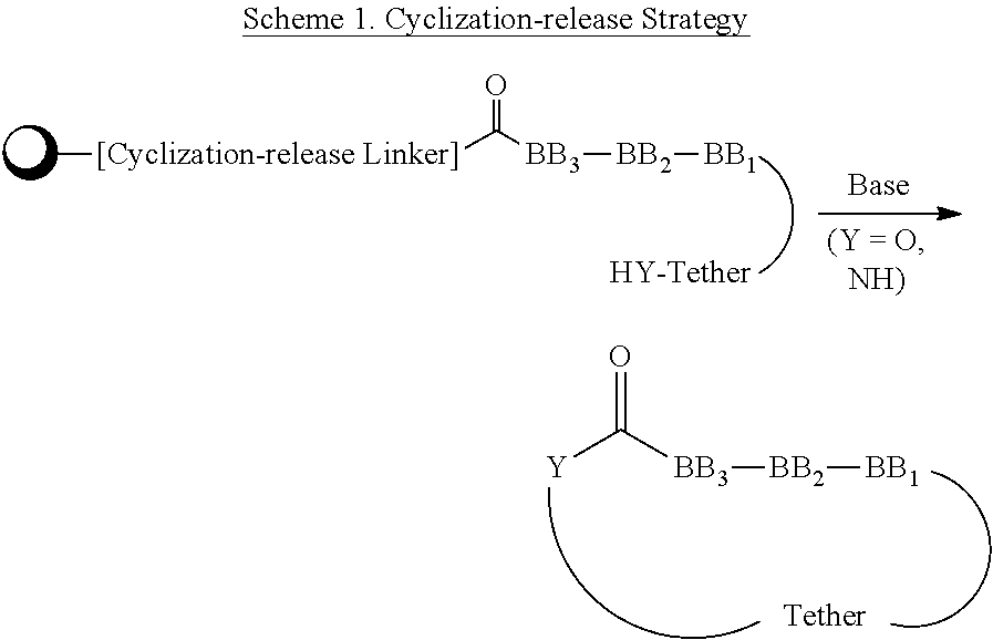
C[[Cyclization-release Linker]]C([BB3][BB2][BB1])=O.[Y]C([BB3][BB2][BB1])=O
